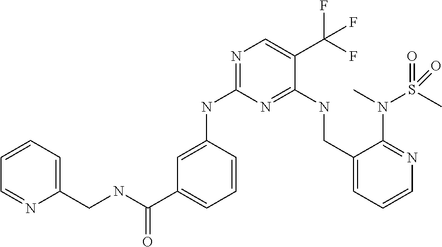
C1=C(NC2=NC=C(C(F)(F)F)C(NCC3=CC=CN=C3N(C)S(C)(=O)=O)=N2)C=CC=C1C(NCC1=CC=CC=N1)=O
